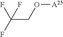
O([A25])CC(F)(F)F
